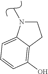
C1CC2=C(O)C=CC=C2N1C
